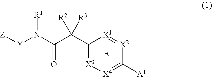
[Z][Y]N(C(C(C1=[X3][X4]=C([A1])[X2]=[X1]1)([R2])[R3])=O)[R1]
